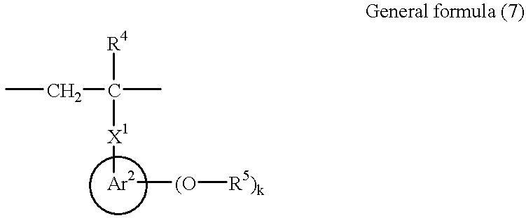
CCC(C)([R4])[X1][Ar2][(O][R5)k]
